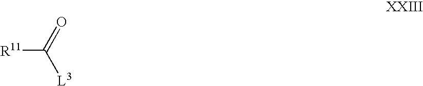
[R11]C([L3])=O
